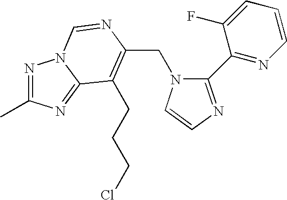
C(N1C(C2=NC=CC=C2F)=NC=C1)C1=C(CCCCl)C2=NC(C)=NN2C=N1
